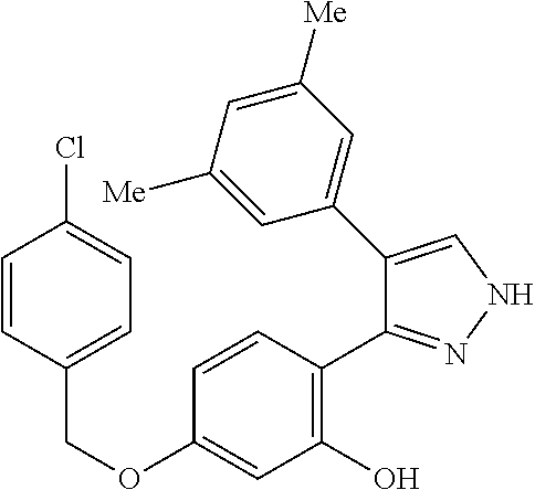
C(OC1=CC(O)=C(C2=NNC=C2C2=CC([Me])=CC([Me])=C2)C=C1)C1=CC=C(Cl)C=C1
